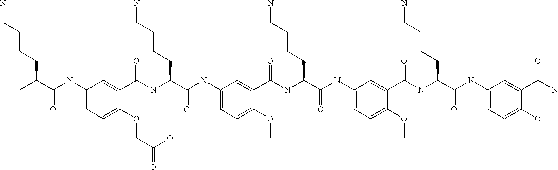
C1(NC(C(C)CCCCN)=O)=CC=C(OCC(=O)O)C(C(NC(C(NC2=CC=C(OC)C(C(NC(C(NC3=CC=C(OC)C(C(NC(C(NC4=CC=C(OC)C(C(N)=O)=C4)=O)CCCCN)=O)=C3)=O)CCCCN)=O)=C2)=O)CCCCN)=O)=C1
